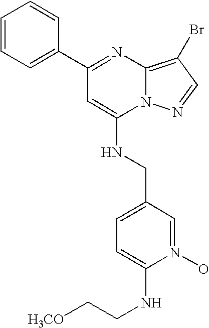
C1(C2=CC=CC=C2)=NC2=C(Br)C=NN2C(NCC2=CC=C(NCC[H3CO])N(O)=C2)=C1
